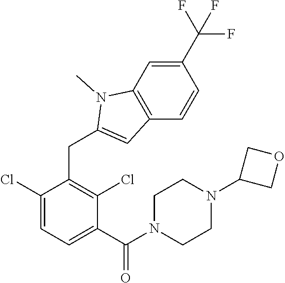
C1(Cl)=CC=C(C(N2CCN(C3COC3)CC2)=O)C(Cl)=C1CC1=CC2=C(C=C(C(F)(F)F)C=C2)N1C
